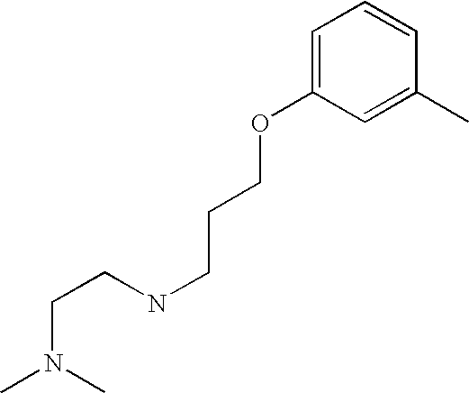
CN(C)CCNCCCOC1=CC=CC(C)=C1
